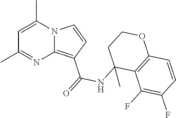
C1=C(C)N2C(=C(C(=O)NC3(C)C4=C(OCC3)C=CC(F)=C4F)C=C2)N=C1C
